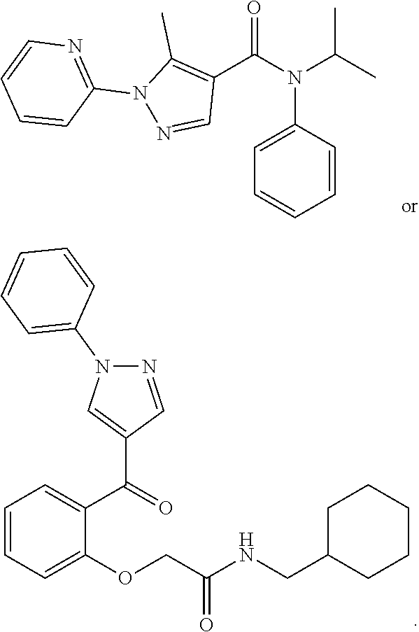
C1=CC=CC(N(C(C2=C(C)N(C3=NC=CC=C3)N=C2)=O)C(C)C)=C1.C1=CC=C(OCC(NCC2CCCCC2)=O)C(C(=O)C2=CN(C3=CC=CC=C3)N=C2)=C1
